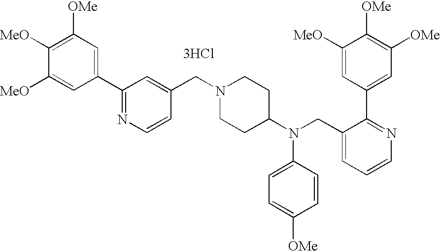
C1(C2=NC=CC(CN3CCC(N(CC4=CC=CN=C4C4=CC([OMe])=C([OMe])C([MeO])=C4)C4=CC=C([OMe])C=C4)CC3)=C2)=CC([OMe])=C([MeO])C([MeO])=C1.[3HCl]
